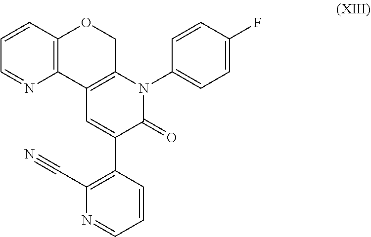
C12=C(C=CC=N1)OCC1=C2C=C(C2=C(C#N)N=CC=C2)C(=O)N1C1=CC=C(F)C=C1
